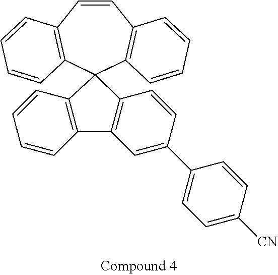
C1=CC2=C(C=CC=C2)C2(C3=C1C=CC=C3)C1=C(C3=C2C=CC=C3)C=C(C2=CC=C([CN])C=C2)C=C1
